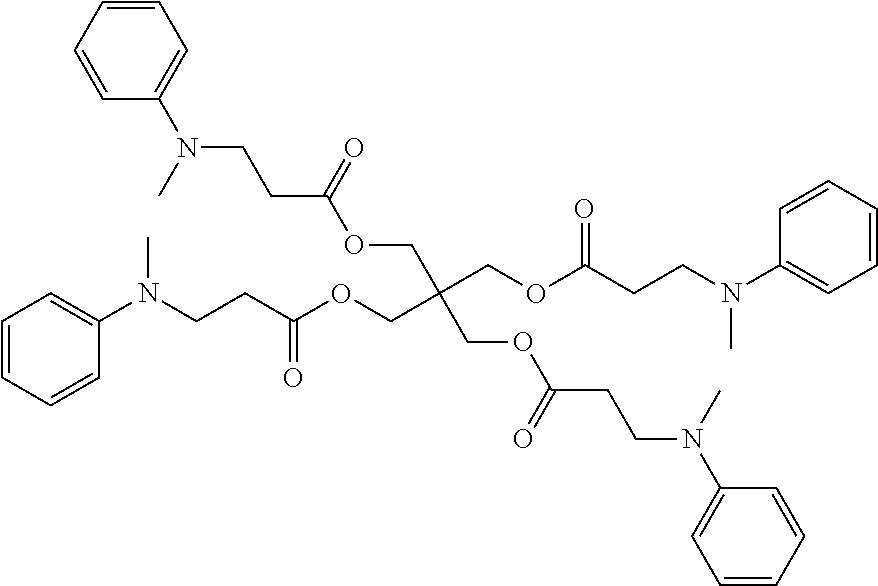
C(CC(OCC(COC(CCN(C1=CC=CC=C1)C)=O)(COC(CCN(C1=CC=CC=C1)C)=O)COC(CCN(C1=CC=CC=C1)C)=O)=O)N(C1=CC=CC=C1)C
